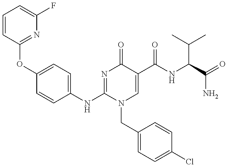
C1=CC(OC2=CC=C(NC3=NC(=O)C(C(NC(C(C)C)C(N)=O)=O)=CN3CC3=CC=C(Cl)C=C3)C=C2)=NC(F)=C1
